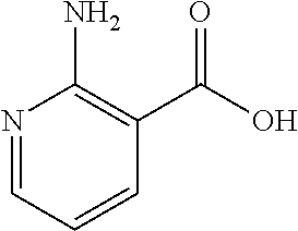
N1=CC=CC(C(O)=O)=C1N
